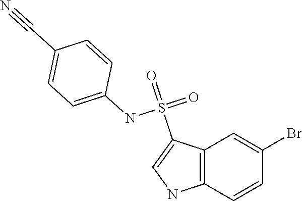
C1(Br)=CC2=C(C=C1)NC=C2S(=O)(=O)NC1=CC=C(C#N)C=C1
